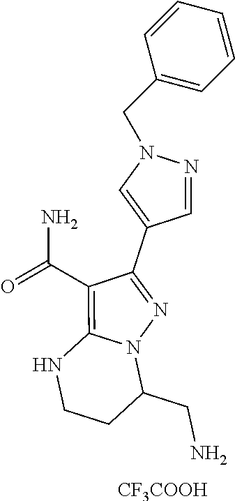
C12=C(C(=O)N)C(C3=CN(CC4=CC=CC=C4)N=C3)=NN1C(CN)CCN2.[CF3COOH]
